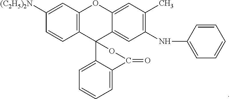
C12=C(C=C([(C2H5)2N])C=C1)OC1=CC(C)=C(NC3=CC=CC=C3)C=C1C21C2=CC=CC=C2C(=O)O1
